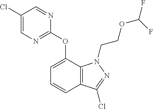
C1(Cl)=CN=C(OC2=CC=CC3=C2N(CCOC(F)F)N=C3Cl)N=C1
